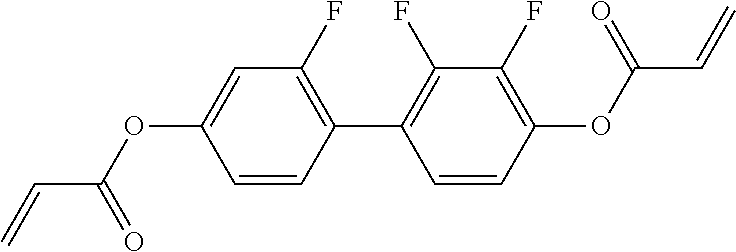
C(C=C)(OC1=C(F)C(F)=C(C2=C(F)C=C(OC(C=C)=O)C=C2)C=C1)=O
